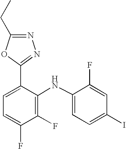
C1=C(C2=NN=C(CC)O2)C(NC2=CC=C(I)C=C2F)=C(F)C(F)=C1
